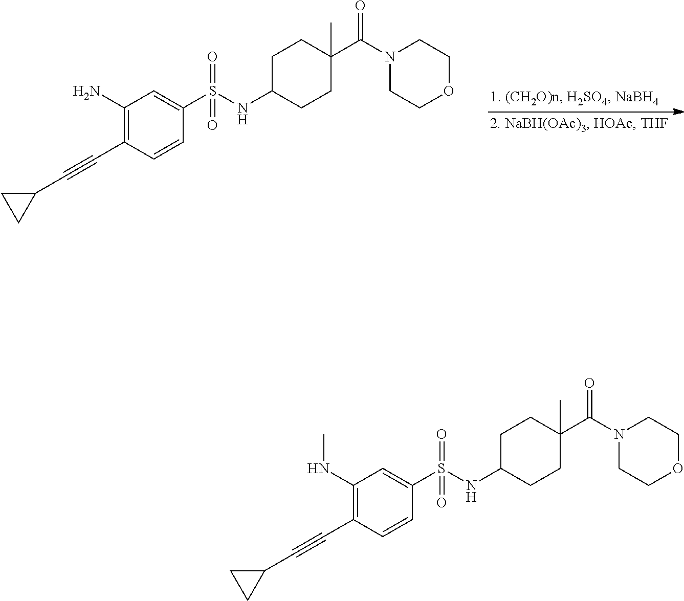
C1C(NS(C2=CC(N)=C(C#CC3CC3)C=C2)(=O)=O)CCC(C(N2CCOCC2)=O)(C)C1.C1C(NS(C2=CC(NC)=C(C#CC3CC3)C=C2)(=O)=O)CCC(C(N2CCOCC2)=O)(C)C1
